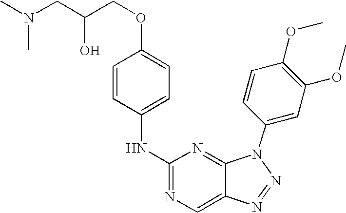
C1=CC(NC2=NC=C3C(=N2)N(C2=CC(OC)=C(OC)C=C2)N=N3)=CC=C1OCC(O)CN(C)C
